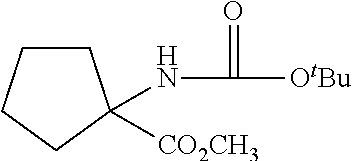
C1CCCC1(NC([OtBu])=O)[CO2CH3]
